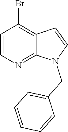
C1=CN=C2C(=C1Br)C=CN2CC1=CC=CC=C1
